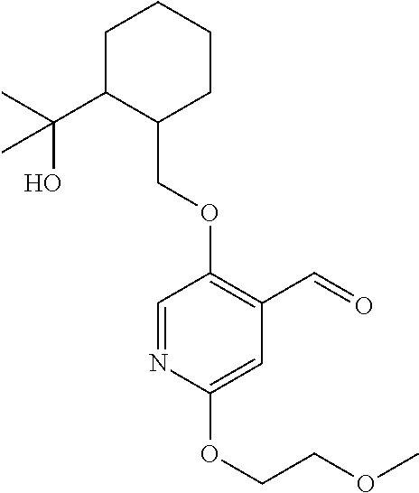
C1C(C(C)(O)C)C(COC2=C(C=O)C=C(OCCOC)N=C2)CCC1
